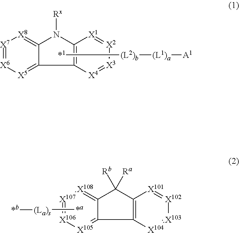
[X7]1=[X6][X5]=C2C(=[X8]1)N([Rx])C1=C2[X4]=[X3][X2]=[X1]1.[*1][(L2)b][(L1)a][A1].[X105]1=C2C(=[X108][X107]=[X106]1)C([Ra])([Rb])C1=C2[X104]=[X103][X102]=[X101]1.[*a][(La)s][*b]
